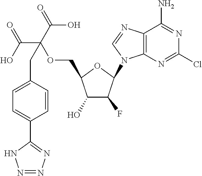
C12=C(N=CN1C1C(F)C(O)C(COC(C(O)=O)(C(=O)O)CC3=CC=C(C4=NN=NN4)C=C3)O1)C(N)=NC(Cl)=N2
